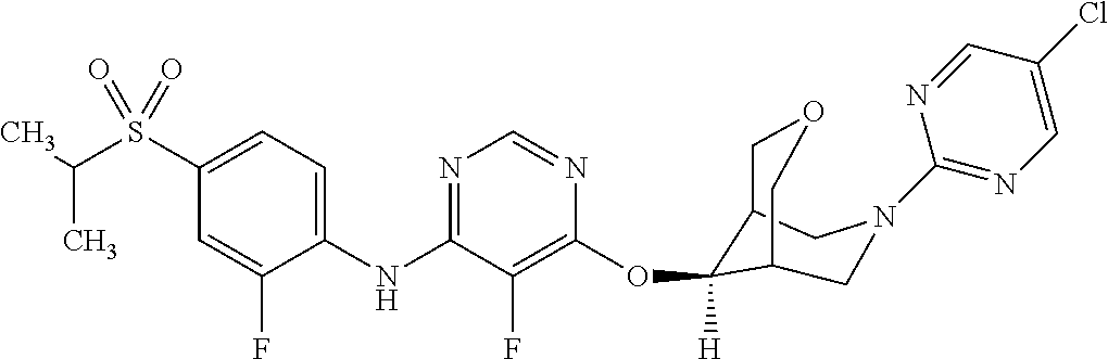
C1(S(C(C)C)(=O)=O)=CC=C(NC2=NC=NC(OC3([H])C4COCC3CN(C3=NC=C(Cl)C=N3)C4)=C2F)C(F)=C1
